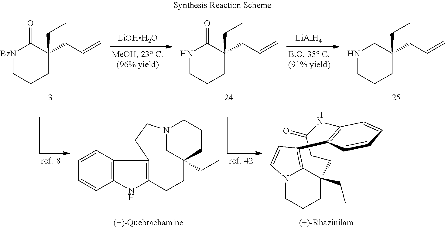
[LiOHH2O].[LiAlH4].[BzN]1CCCC(CC)(CC=C)C1=O.N1CCCC(CC)(CC=C)C1=O.N1CCCC(CC)(CC=C)C1.C12=C(C=CC=C1)C1=C(N2)CCC2(CC)CN(CCC2)CC1.N12CCCC3(CC)C1=C(C=C2)C1=C(NC(=O)CC3)C=CC=C1
